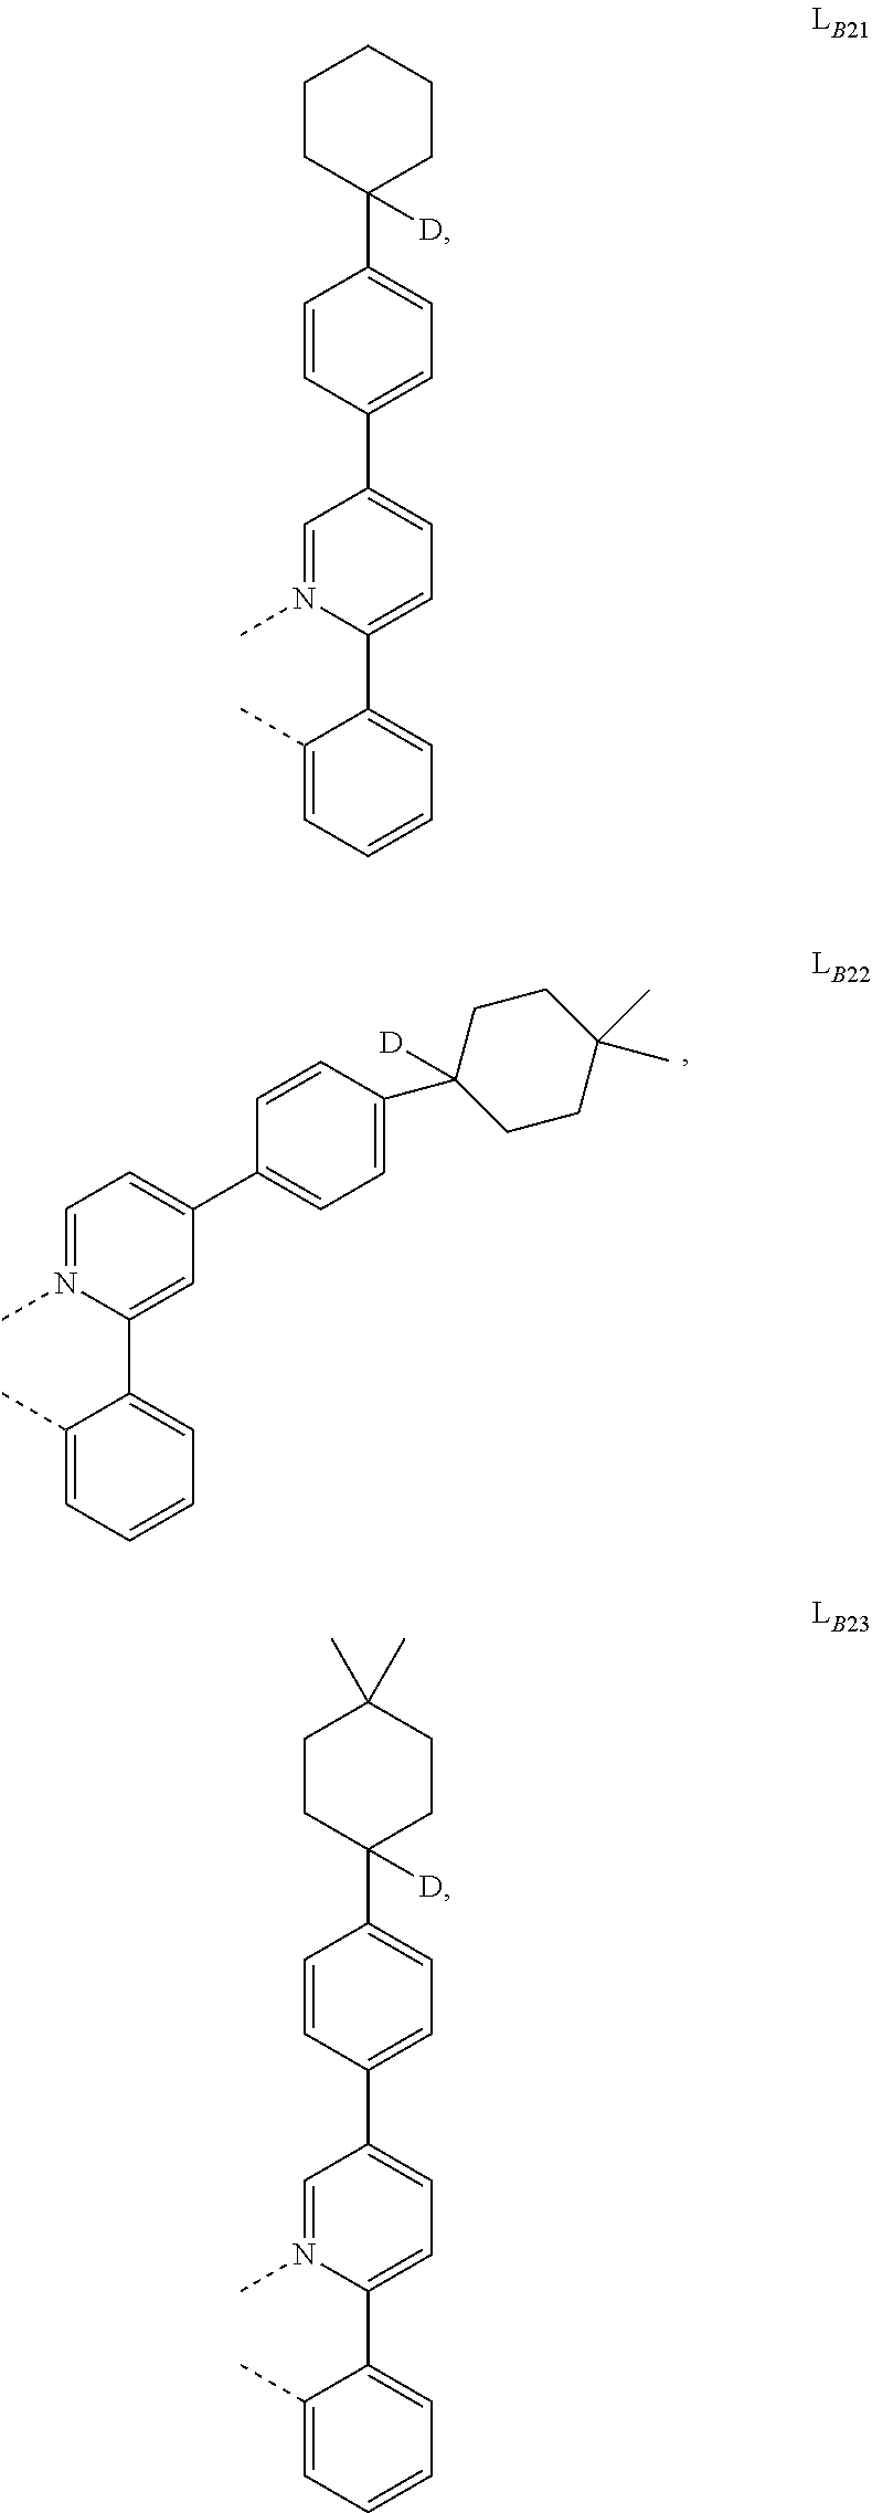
C1(C)=CC=CC=C1C1=CC=C(C2=CC=C(C3([D])CCCCC3)C=C2)C=N1C.C1(C)=CC=CC=C1C1=CC(C2=CC=C(C3([D])CCC(C)(C)CC3)C=C2)=CC=N1C.C1(C)=CC=CC=C1C1=CC=C(C2=CC=C(C3([D])CCC(C)(C)CC3)C=C2)C=N1C
